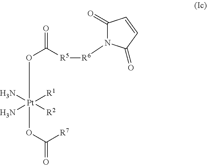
[R1][Pt]([R2])(N)(N)(OC(=O)[R5][R6]N1C(=O)C=CC1=O)OC([R7])=O
